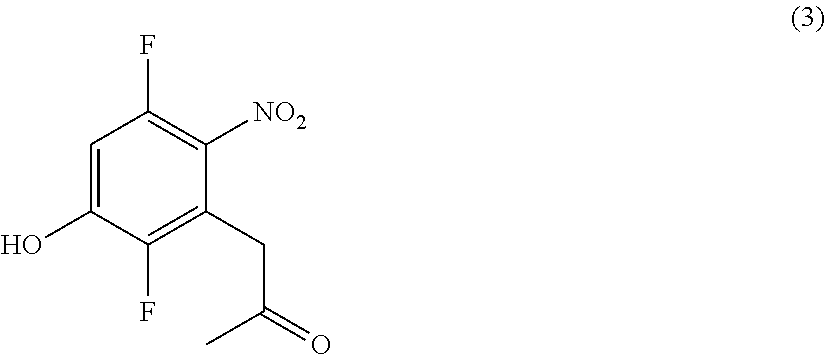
C1=C(O)C(F)=C(CC(C)=O)C([NO2])=C1F
